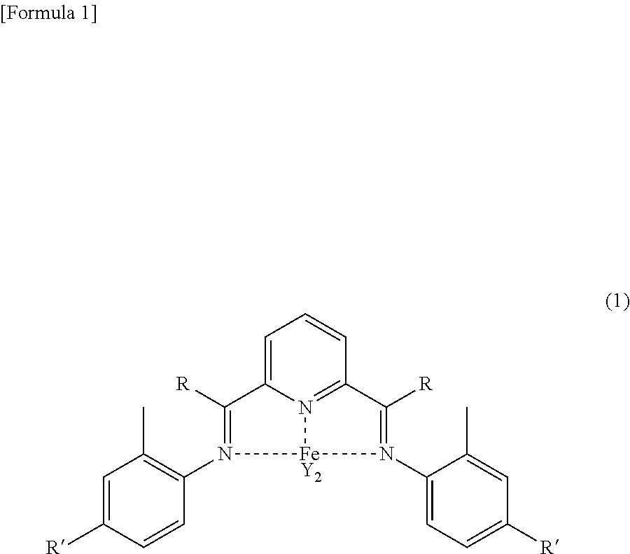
C1=C([R])C=CC(N2=C([R])C3=CC=CC4=N3[FeY2]2N(C2=CC=C([R])C=C2C)=C4[R])=C1C
